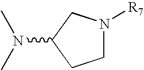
C1N([R7])CC(N(C)C)C1
